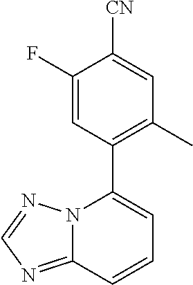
C12=NC=NN1C(C1=C(C)C=C([CN])C(F)=C1)=CC=C2
